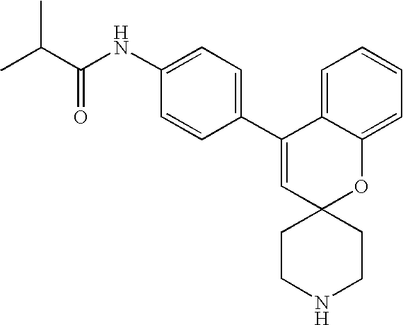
C1(NC(=O)C(C)C)=CC=C(C2=CC3(OC4=CC=CC=C24)CCNCC3)C=C1
